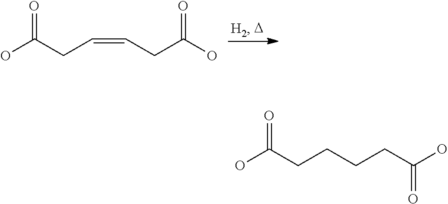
OC(CC=CCC(O)=O)=O.OC(CCCCC(O)=O)=O
